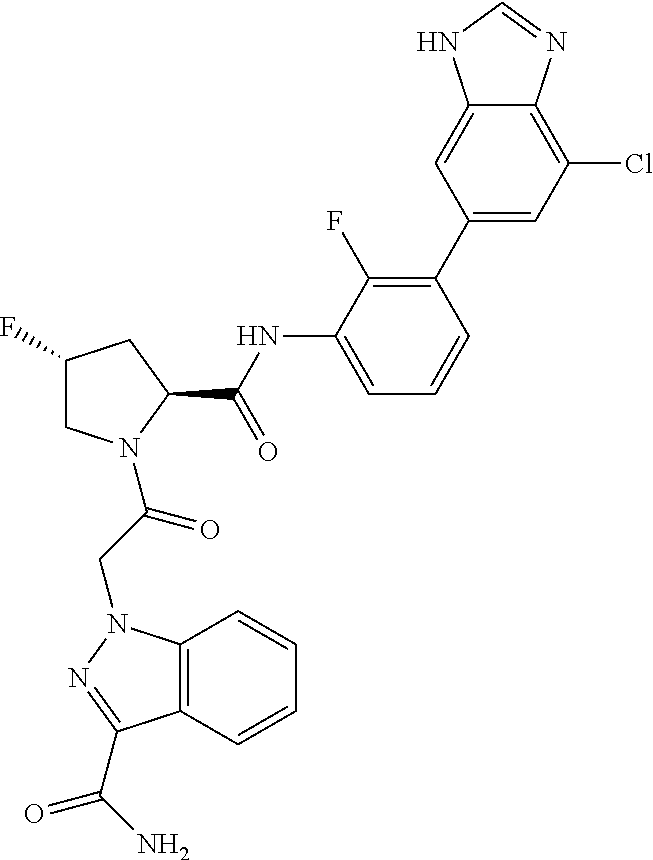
C12=C(N(CC(=O)N3CC(F)CC3C(NC3=CC=CC(C4=CC(Cl)=C5C(=C4)NC=N5)=C3F)=O)N=C1C(N)=O)C=CC=C2
